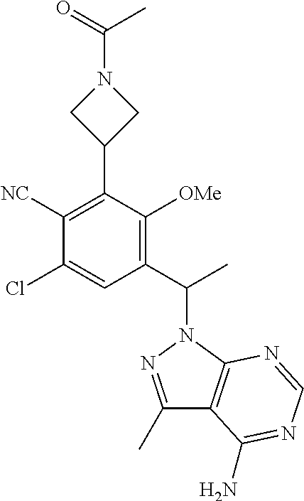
C1(C(C)N2N=C(C)C3=C2N=CN=C3N)=C([OMe])C(C2CN(C(C)=O)C2)=C([NC])C(Cl)=C1
